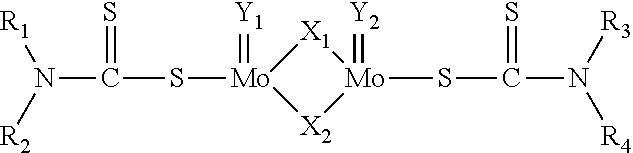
N(C(S[Mo]1(=[Y1])[X2][Mo](SC(N([R3])[R4])=S)(=[Y2])[X1]1)=S)([R2])[R1]
